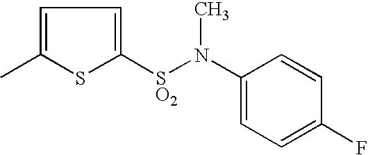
C1=C(C)SC([SO2]N(C2=CC=C(F)C=C2)C)=C1
